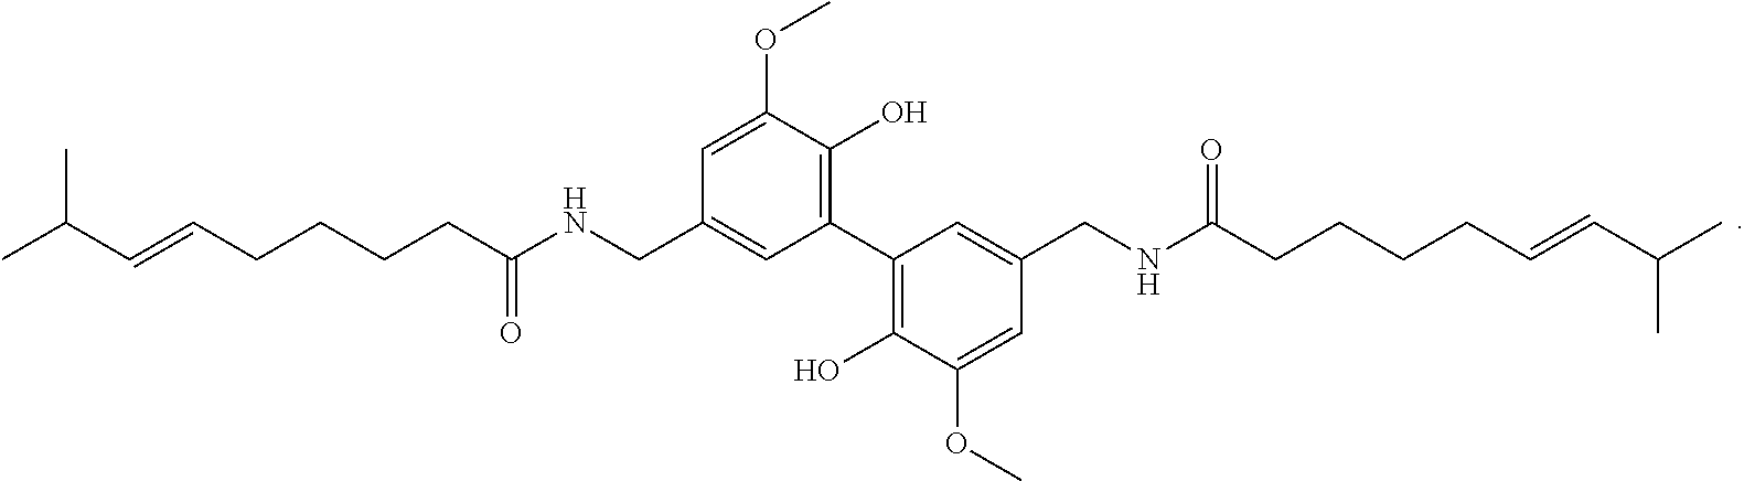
C1(C2=C(O)C(OC)=CC(CNC(CCCCC=CC(C)C)=O)=C2)=C(O)C(OC)=CC(CNC(CCCCC=CC(C)C)=O)=C1
